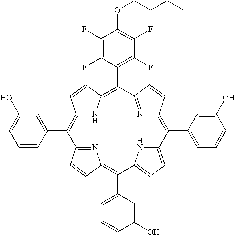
C12=C(C3=CC(O)=CC=C3)C3=NC(=C(C4=CC=CC(O)=C4)C4=CC=C(N4)C(C4=CC=CC(O)=C4)=C4N=C(C(C5=C(F)C(F)=C(OCCCC)C(F)=C5F)=C(N1)C=C2)C=C4)C=C3
